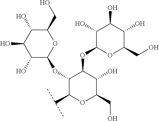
OC1C(OC2C(C(C)C)OC(CO)C(O)C2OC2OC(CO)C(O)C(O)C2O)OC(CO)C(O)C1O
